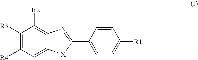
C1([R3])=C([R4])C=C2C(=C1[R2])N=C(C1=CC=C([R1])C=C1)[X]2
